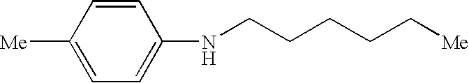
C1([Me])=CC=C(NCCCCC[Me])C=C1
